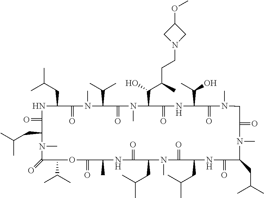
N1C(CC(C)C)C(=O)N(C)C(C(C)C)C(=O)N(C)C(C(C(CCN2CC(OC)C2)C)O)C(=O)NC(C(C)O)C(=O)N(C)CC(=O)N(C)C(CC(C)C)C(=O)NC(CC(C)C)C(=O)N(C)C(CC(C)C)C(=O)NC(C)C(=O)OC(C(C)C)C(=O)N(C)C(CC(C)C)C1=O
